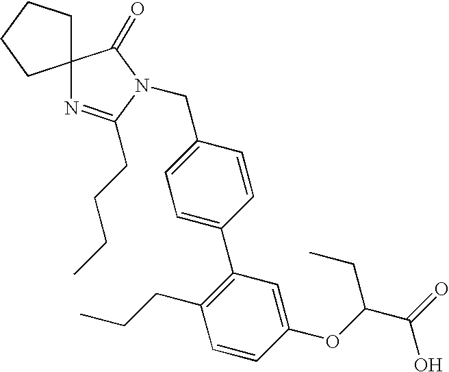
C12(CCCC1)N=C(CCCC)N(CC1=CC=C(C3=C(CCC)C=CC(OC(C(=O)O)CC)=C3)C=C1)C2=O
